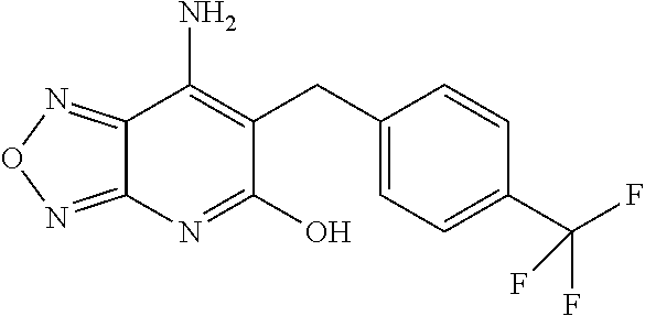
C1(CC2=C(N)C3=NON=C3N=C2O)=CC=C(C(F)(F)F)C=C1
